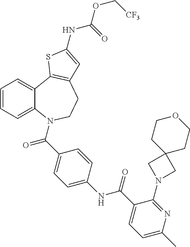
C1=CC=C2C(=C1)C1=C(CCN2C(=O)C2=CC=C(NC(=O)C3=CC=C(C)N=C3N3CC4(C3)CCOCC4)C=C2)C=C(NC(=O)OC[CF3])S1
